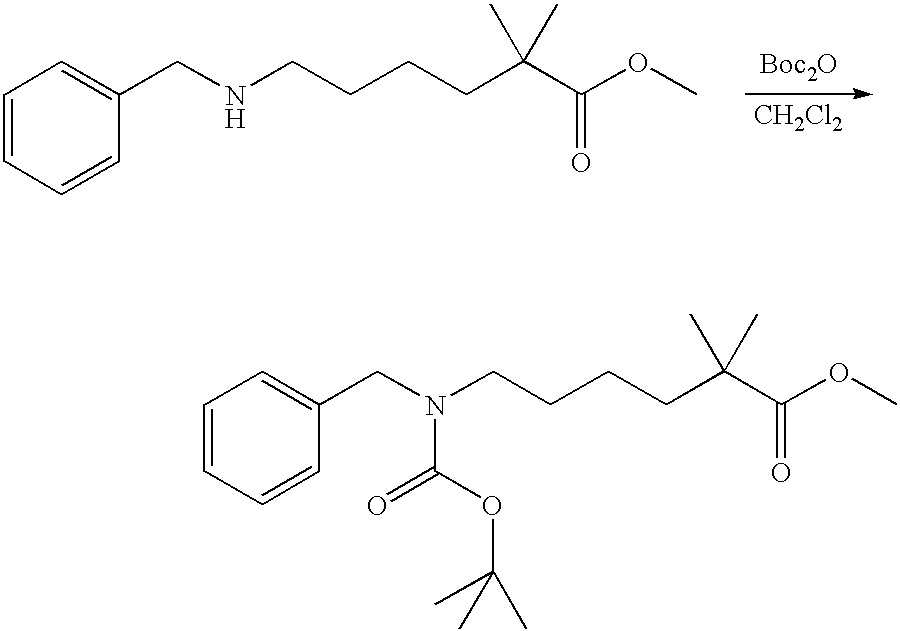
C1=CC=CC(CNCCCCC(C(OC)=O)(C)C)=C1.[Boc2O].[CH2Cl2].C1=CC=CC(CN(CCCCC(C(OC)=O)(C)C)C(OC(C)(C)C)=O)=C1
